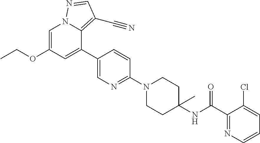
C1=C(OCC)C=C(C2=CN=C(N3CCC(NC(C4=NC=CC=C4Cl)=O)(C)CC3)C=C2)C2=C(C#N)C=NN12
